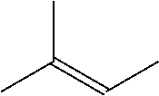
CC(=CC)C
